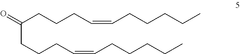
C(CCCC=CCCCCC)(CCCC=CCCCCC)=O
